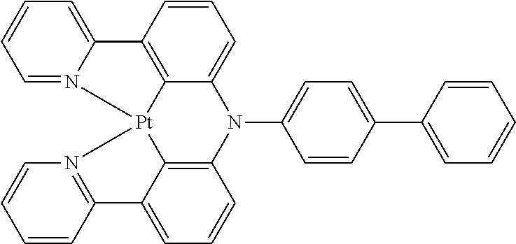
C1=CC2=C3C(=C1)N(C1=CC=C(C4=CC=CC=C4)C=C1)C1=C4[Pt]3(N3=CC=CC=C23)N2=C(C4=CC=C1)C=CC=C2
